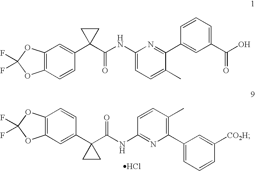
C12=C(C=CC(C3(C(NC4=NC(C5=CC=CC([CO2H])=C5)=C(C)C=C4)=O)CC3)=C1)OC(F)(F)O2.Cl.C12=C(C=CC(C3(C(NC4=CC=C(C)C(C5=CC(C(O)=O)=CC=C5)=N4)=O)CC3)=C1)OC(F)(F)O2
